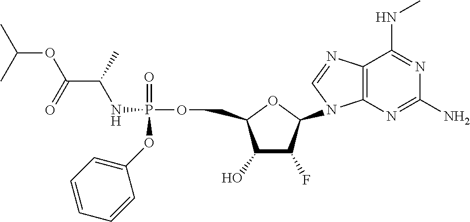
C12=C(N=C(N)N=C1NC)N(C1OC(COP(=O)(NC(C(OC(C)C)=O)C)OC3=CC=CC=C3)C(O)C1F)C=N2
